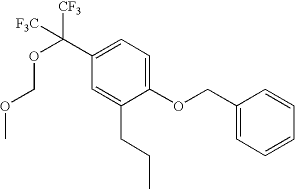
C1(C(OCOC)([CF3])[F3C])=CC=C(OCC2=CC=CC=C2)C(CCC)=C1
